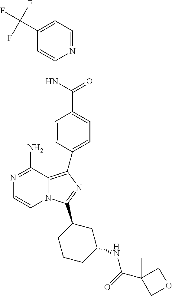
N1=C(N)C2=C(C3=CC=C(C(=O)NC4=CC(C(F)(F)F)=CC=N4)C=C3)N=C(C3CCCC(NC(=O)C4(C)COC4)C3)N2C=C1
